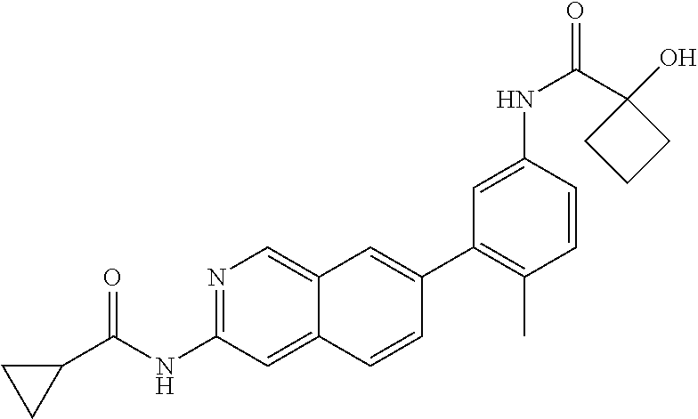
C1(C2=C(C)C=CC(NC(=O)C3(O)CCC3)=C2)=CC2=CN=C(NC(=O)C3CC3)C=C2C=C1
